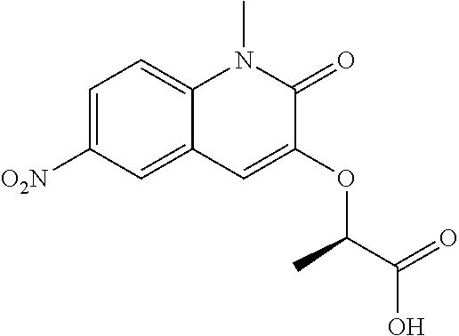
C1=C([O2N])C=C2C(=C1)N(C)C(=O)C(OC(C(O)=O)C)=C2
